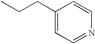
C1(CCC)=CC=NC=C1
